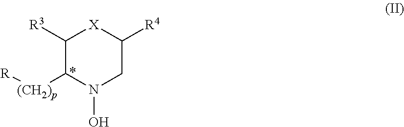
C1([(CH2)p][R])N(O)CC([R4])[X]C1[R3]
